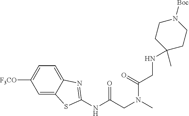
C1=C2C(=CC=C1[F3CO])N=C(NC(CN(C)C(=O)CNC1(C)CCN([Boc])CC1)=O)S2
